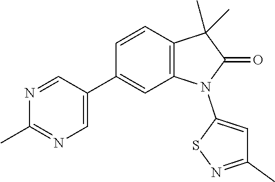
C1(C2=CN=C(C)N=C2)=CC2=C(C=C1)C(C)(C)C(=O)N2C1=CC(C)=NS1
